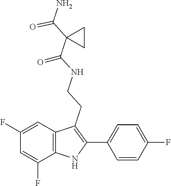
C(C1(C(=O)N)CC1)(NCCC1=C(C2=CC=C(F)C=C2)NC2=C1C=C(F)C=C2F)=O
